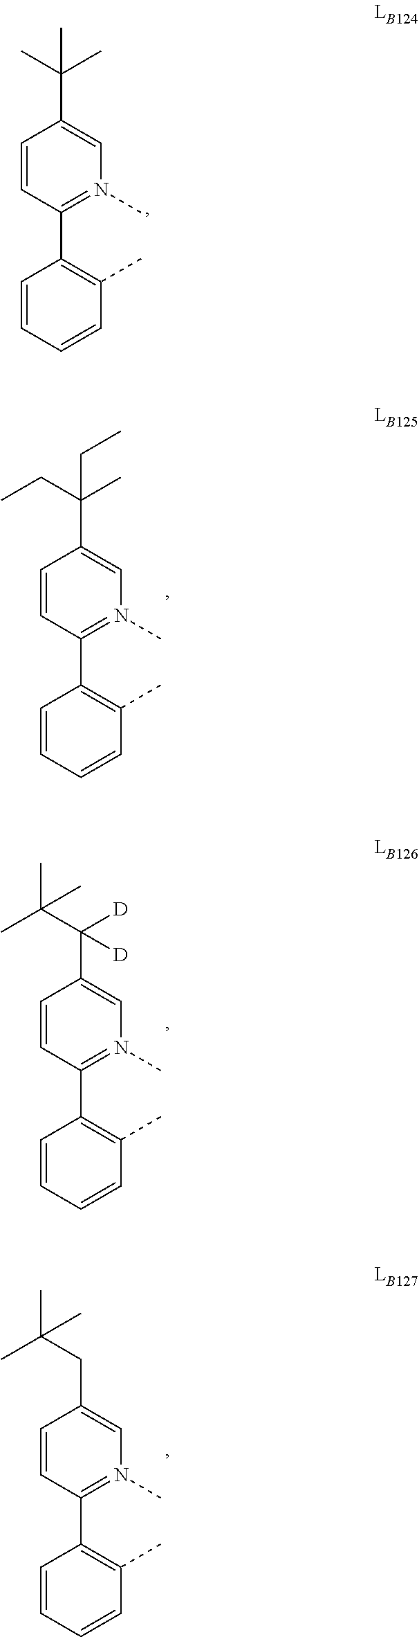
C1=CC(C2=C(C)C=CC=C2)=N(C)C=C1C(C)(C)C.C1=CC(C2=C(C)C=CC=C2)=N(C)C=C1C(CC)(C)CC.C1=CC(C2=C(C)C=CC=C2)=N(C)C=C1C(C(C)(C)C)([D])[D].C1=CC(C2=C(C)C=CC=C2)=N(C)C=C1CC(C)(C)C
